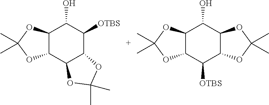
C12C(OC(C)(C)O1)C([OTBS])C1C(C2O)OC(C)(C)O1.C1([OTBS])C2C(C3C(C1O)OC(C)(C)O3)OC(C)(C)O2
